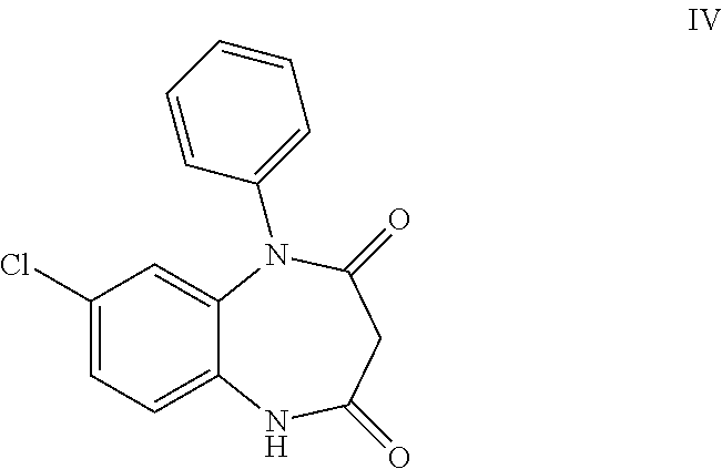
C1(Cl)=CC=C2C(=C1)N(C1=CC=CC=C1)C(=O)CC(=O)N2
